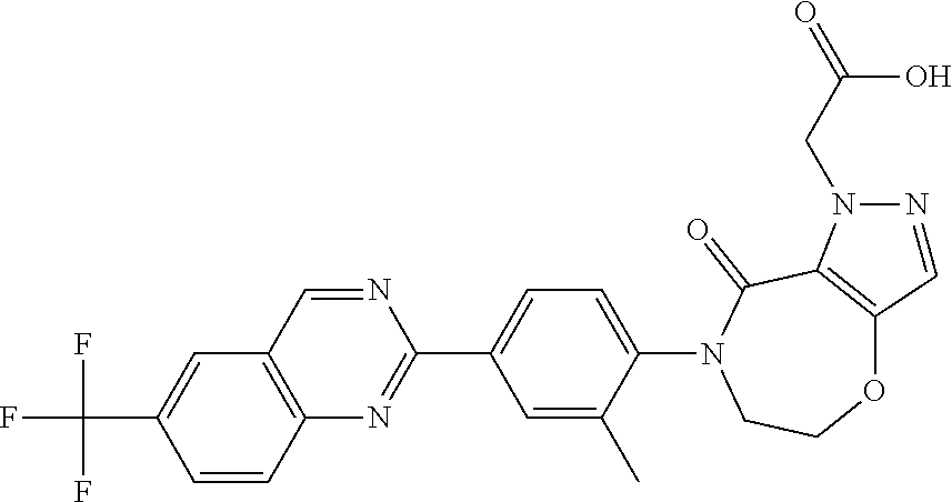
C12=C(C=C(C(F)(F)F)C=C1)C=NC(C1=CC=C(N3CCOC4=C(C3=O)N(CC(=O)O)N=C4)C(C)=C1)=N2
